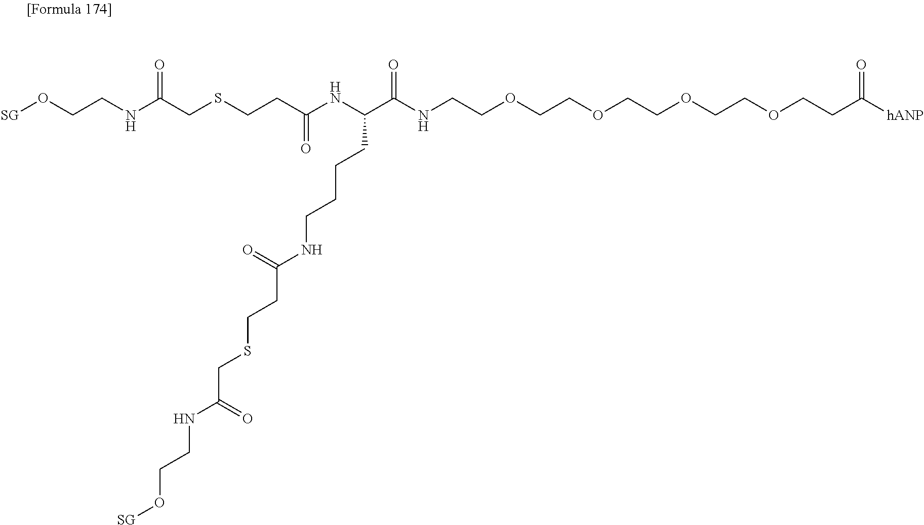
S(CCC(NC(C(NCCOCCOCCOCCOCCC([hANP])=O)=O)CCCCNC(CCSCC(NCCO[SG])=O)=O)=O)CC(NCCO[SG])=O
